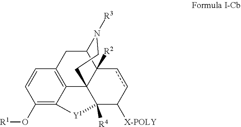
C1=CC2=C3C(=C1O[R1])[Y1]C1([R4])C34C([R2])(C(C2)N([R3])CC4)ccC1[X-POLY]
